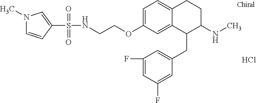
Cl.C1=C(OCCNS(C2=CN(C)C=C2)(=O)=O)C=C2C(=C1)CCC(NC)C2CC1=CC(F)=CC(F)=C1
